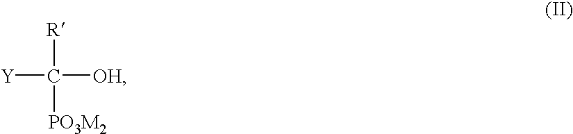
[Y]C([R])([PO3M2])[OH]
